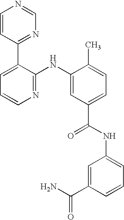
C1=CC(C2=CC=CN=C2NC2=CC(C(NC3=CC=CC(C(N)=O)=C3)=O)=CC=C2C)=NC=N1
